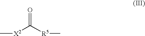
C[X2]C([R5]C)=O
